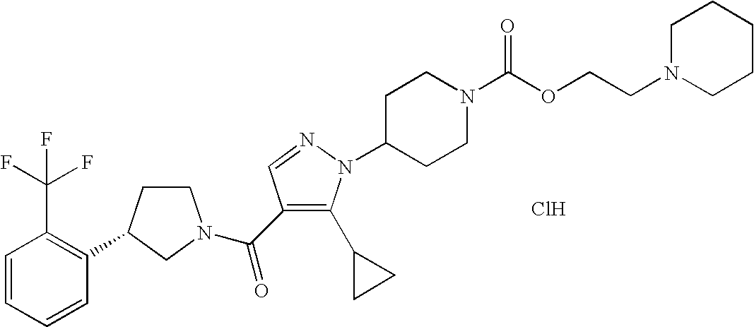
C1=CC=CC(C2CCN(C(=O)C3=C(C4CC4)N(C4CCN(C(OCCN5CCCCC5)=O)CC4)N=C3)C2)=C1C(F)(F)F.Cl
